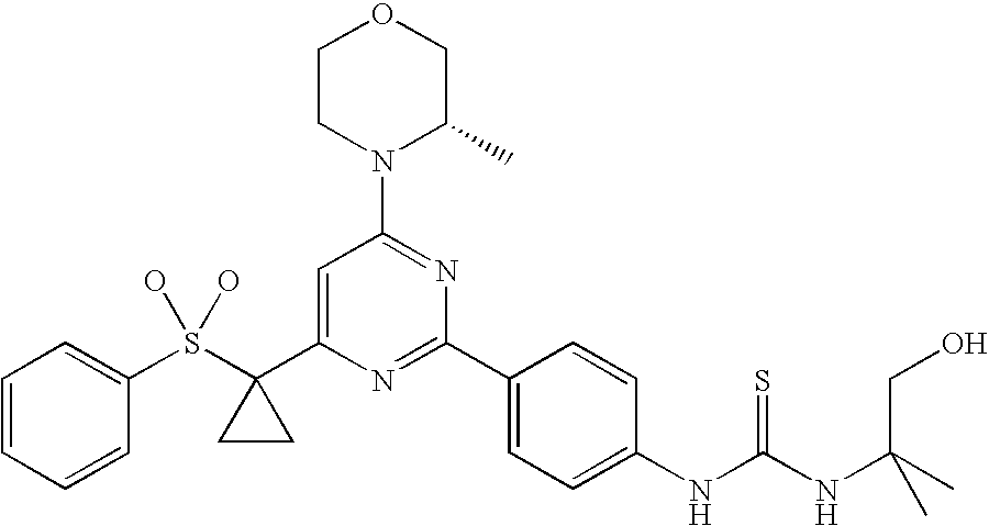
C1=CC=CC(S(C2(C3=CC(N4C(C)COCC4)=NC(C4=CC=C(NC(NC(C)(CO)C)=S)C=C4)=N3)CC2)(O)O)=C1
